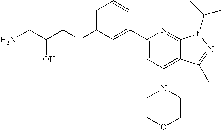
C(O)(CN)COC1=CC=CC(C2=CC(N3CCOCC3)=C3C(=N2)N(C(C)C)N=C3C)=C1
